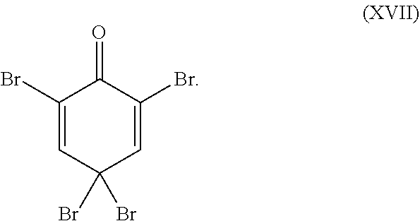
C1(Br)=CC(Br)(Br)C=C(Br)C1=O
